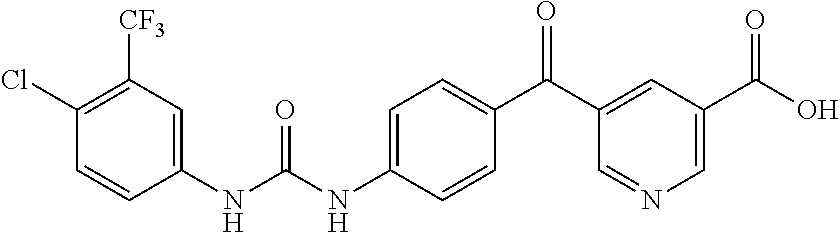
C1(Cl)=C([CF3])C=C(NC(NC2=CC=C(C(C3=CC(C(O)=O)=CN=C3)=O)C=C2)=O)C=C1
